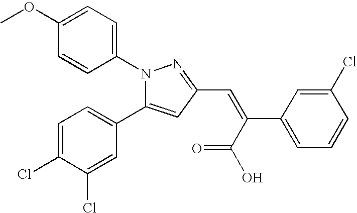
N1(C2=CC=C(OC)C=C2)C(C2=CC=C(Cl)C(Cl)=C2)=CC(C=C(C(=O)O)C2=CC=CC(Cl)=C2)=N1
